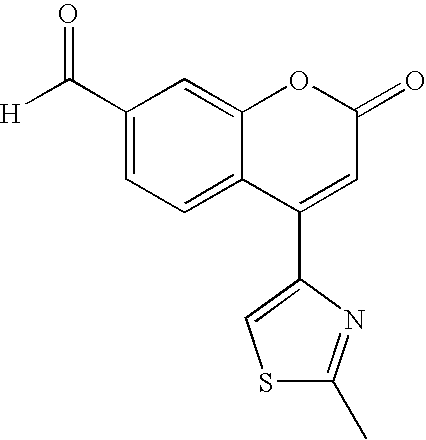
C1(C([H])=O)=CC=C2C(=C1)OC(=O)C=C2C1=CSC(C)=N1
